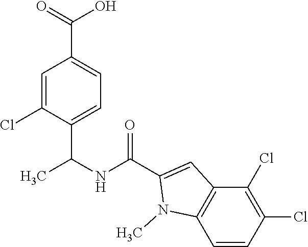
C1=C(Cl)C(C(NC(C2=CC3=C(N2C)C=CC(Cl)=C3Cl)=O)C)=CC=C1C(=O)O
